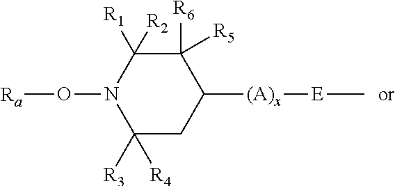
C1([R3])([R4])CC([(A)x][E]C)C([R5])([R6])C([R1])([R2])N1O[Ra]
